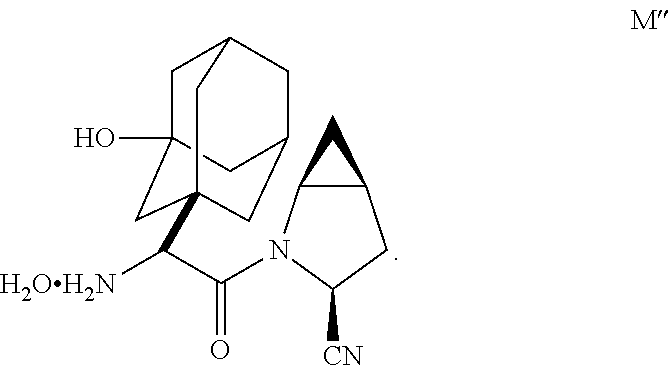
C1C2(O)CC3(C([H2OH2N])C(=O)N4C5C(CC4[CN])C5)CC(CC1C3)C2
